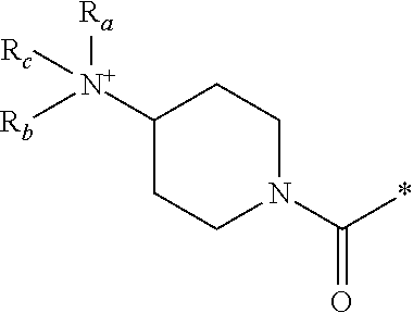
C1([N+]([Rb])([Ra])[Rc])CCN(C(*)=O)CC1
